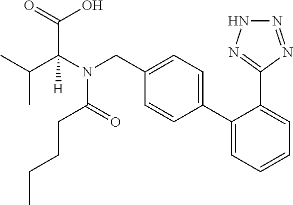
CC(C)C(N(C(CCCC)=O)CC1=CC=C(C2=CC=CC=C2C2=NNN=N2)C=C1)([H])C(O)=O
